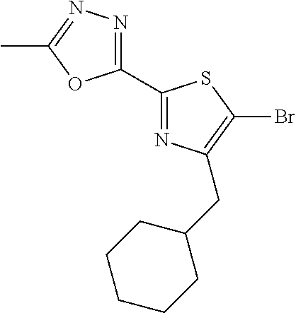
C1(C2=NC(CC3CCCCC3)=C(Br)S2)=NN=C(C)O1
